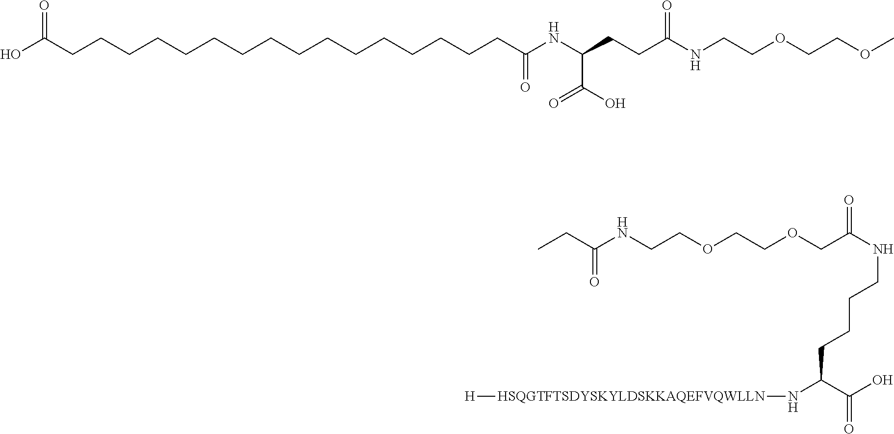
OC(CCCCCCCCCCCCCCCCC(NC(CCC(NCCOCCOC)=O)C(O)=O)=O)=O.C(C(NCCOCCOCC(NCCCCC(C(O)=O)N[HSQGTFTSDYSKYLDSKKAQEFVQWLLN][H])=O)=O)C
